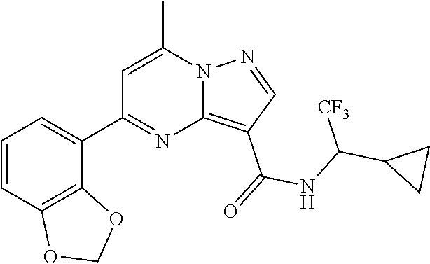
C12=C(C(=O)NC(C3CC3)[CF3])C=NN1C(C)=CC(C1=CC=CC3=C1OCO3)=N2
